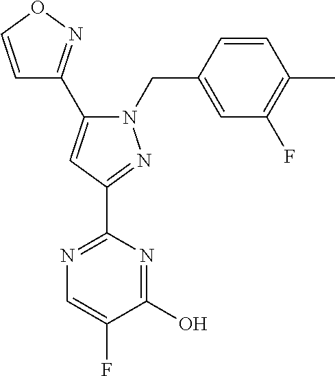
C1=CON=C1C1=CC(C2=NC=C(F)C(O)=N2)=NN1CC1=CC(F)=C(C)C=C1
